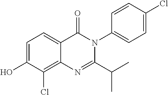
C1=C(O)C(Cl)=C2C(=C1)C(=O)N(C1=CC=C(Cl)C=C1)C(C(C)C)=N2
